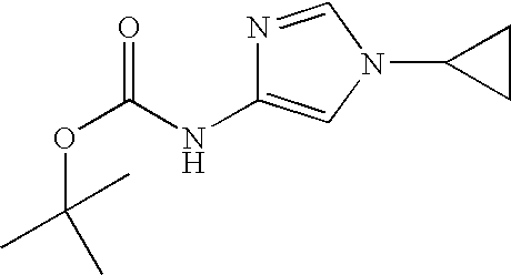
N1=CN(C2CC2)C=C1NC(OC(C)(C)C)=O
